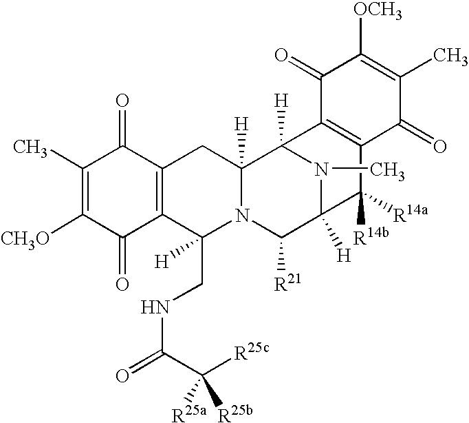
C1(C)=C([CH3O])C(=O)C2=C(C1=O)CC1([H])N(C2(CNC(=O)C([R25c])([R25a])[R25b])[H])C([R21])C2([H])N(C)C1([H])C1=C(C2([R14a])[R14b])C(=O)C(C)=C([OCH3])C1=O
